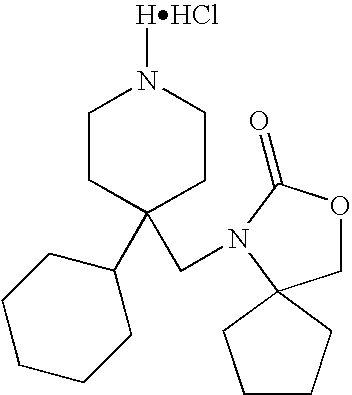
C1CC(C2CCCCC2)(CN2C(=O)OCC23CCCC3)CCN1[HHCl]
